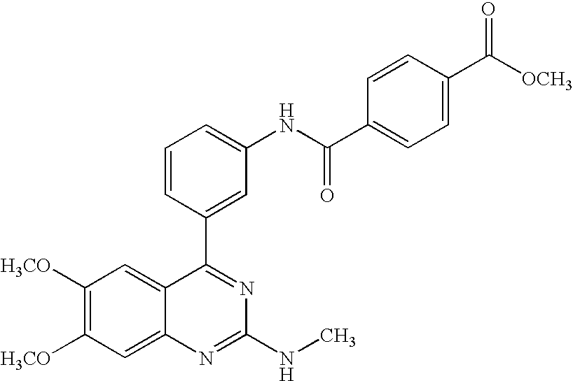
C1([H3CO])=C([H3CO])C=C2C(=C1)C(C1=CC(NC(C3=CC=C(C([OCH3])=O)C=C3)=O)=CC=C1)=NC(NC)=N2
